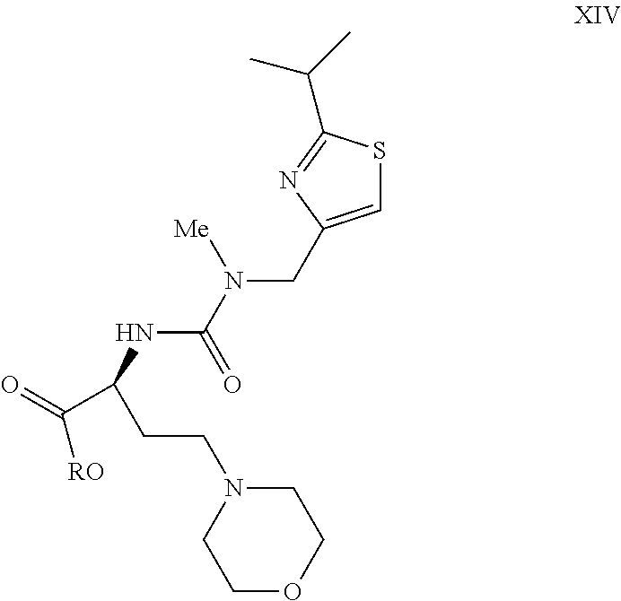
C(NC(CCN1CCOCC1)C(=O)[RO])(N([Me])CC1=CSC(C(C)C)=N1)=O
